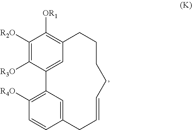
C1([R2O])=C([R3O])C2=CC(=C1[OR1])CCCCC=CCC1=CC2=C([R4O])C=C1
